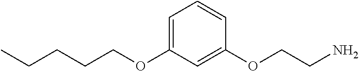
C(COC1=CC=CC(OCCN)=C1)CCC
